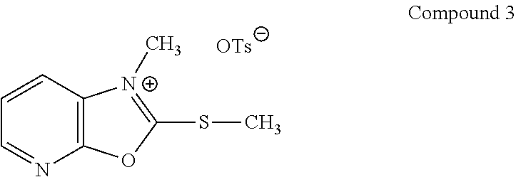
C1=CC=NC2=C1[N+](C)=C(SC)O2
